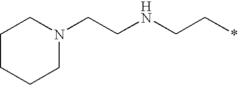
C1CCCN(CCNCC*)C1
